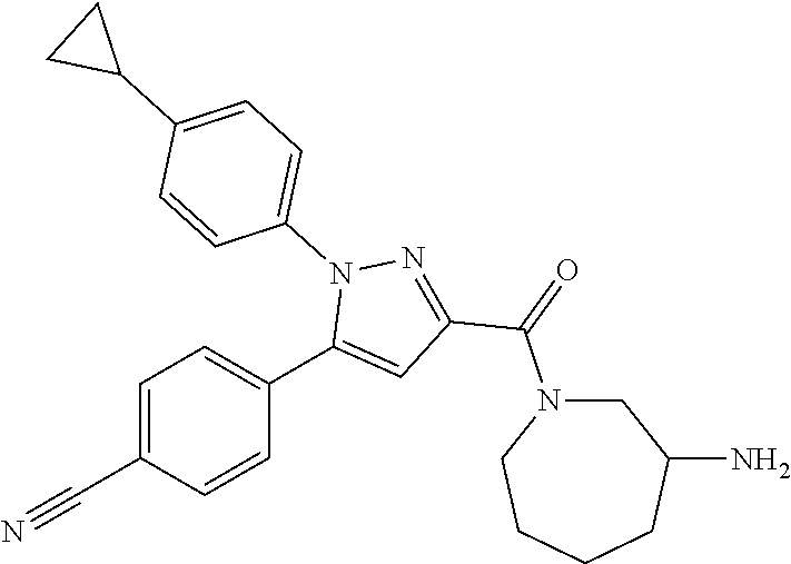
C1=C(C#N)C=CC(C2=CC(C(=O)N3CC(N)CCCC3)=NN2C2=CC=C(C3CC3)C=C2)=C1
